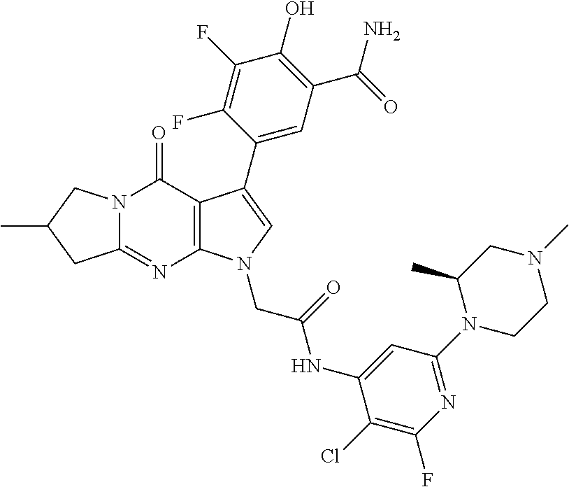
C12=NC3=C(C(=O)N1CC(C)C2)C(C1=CC(C(=O)N)=C(O)C(F)=C1F)=CN3CC(=O)NC1=CC(N2CCN(C)CC2C)=NC(F)=C1Cl
